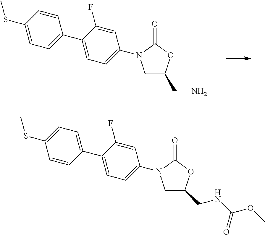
C1=CC(SC)=CC=C1C1=CC=C(N2CC(CN)OC2=O)C=C1F.C1=CC(C2=CC=C(N3CC(CNC(OC)=O)OC3=O)C=C2F)=CC=C1SC
